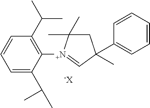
C1=C(C(C)C)C([N+]2=CC(C3=CC=CC=C3)(C)CC2(C)C)=C(C(C)C)C=C1.[-X]
